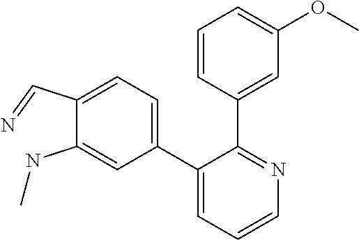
C1(C=N)=CC=C(C2=CC=CN=C2C2=CC(OC)=CC=C2)C=C1NC
